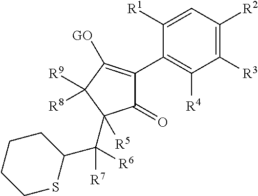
C1([R1])=CC([R2])=C([R3])C([R4])=C1C1=C([GO])C([R9])([R8])C(C(C2CCCCS2)([R7])[R6])([R5])C1=O
